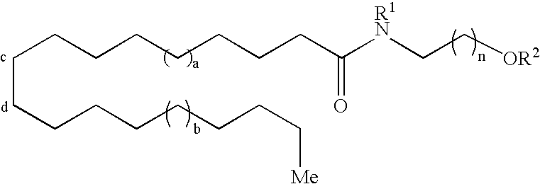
C(CCCCCCCC[Me])CCCCCCCC([R1N]CC[OR2])=O
